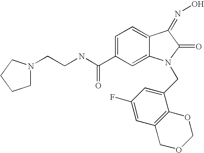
C1=C(C(NCCN2CCCC2)=O)C=C2C(=C1)C(=NO)C(=O)N2CC1=CC(F)=CC2=C1OCOC2
